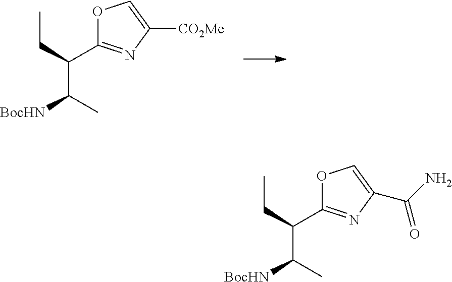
C(C(C(C)[BocHN])C1=NC([CO2Me])=CO1)C.C(C(C(C)[BocHN])C1=NC(C(N)=O)=CO1)C
